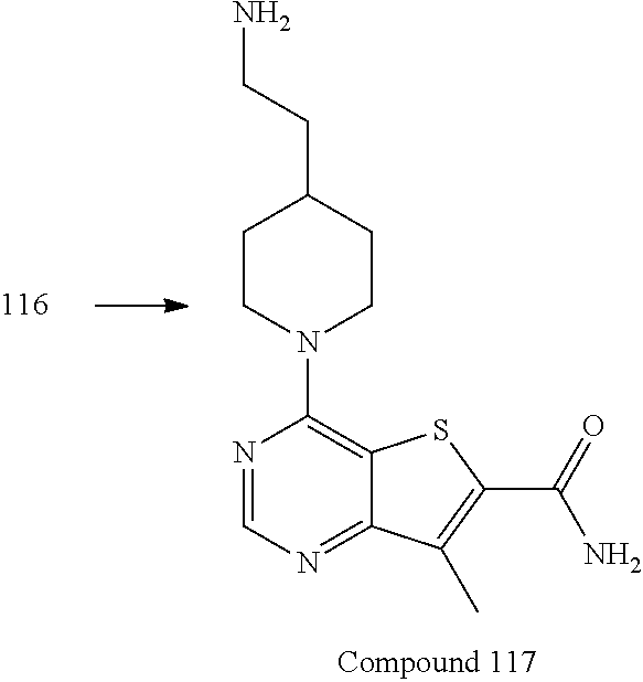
C12=NC=NC(N3CCC(CCN)CC3)=C1SC(C(=O)N)=C2C
